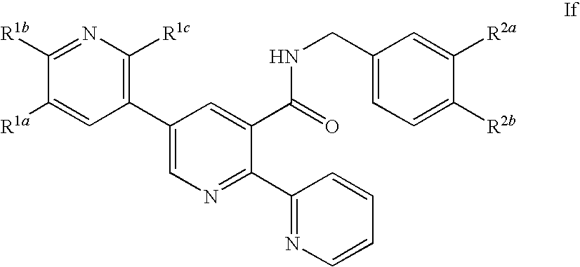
C(NC(=O)C1=CC(C2=C([R1c])N=C([R1b])C([R1a])=C2)=CN=C1C1=NC=CC=C1)C1=CC=C([R2b])C([R2a])=C1
